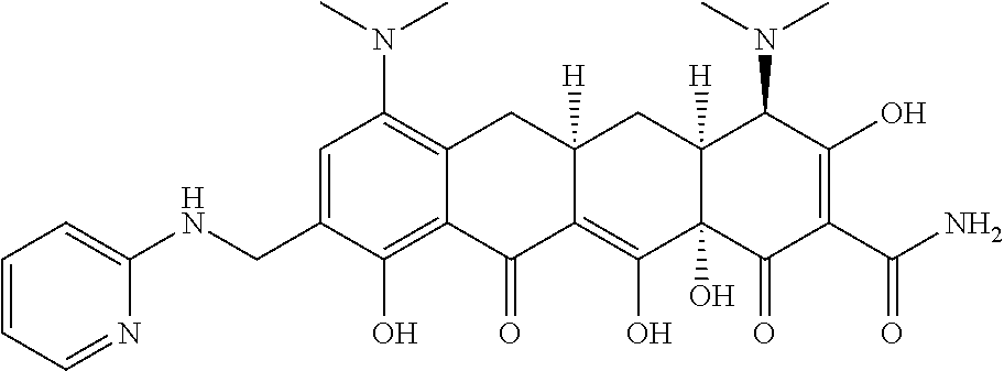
C1=C(CNC2=CC=CC=N2)C(O)=C2C(=C1N(C)C)CC1([H])C(=C(O)C3(O)C([H])(C1)C(N(C)C)C(O)=C(C(N)=O)C3=O)C2=O
